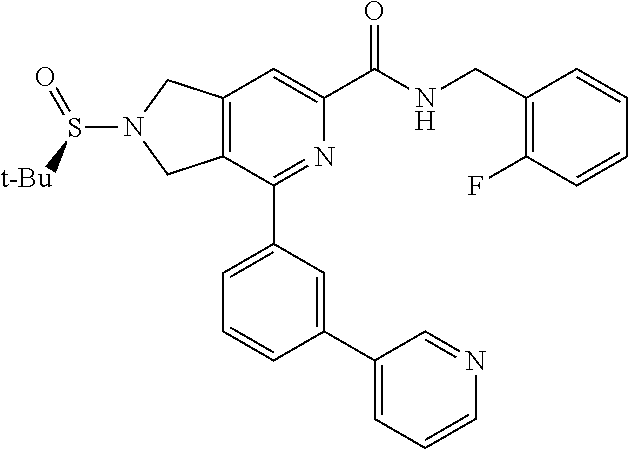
C12=C(C(C3=CC=CC(C4=CC=CN=C4)=C3)=NC(C(NCC3=C(F)C=CC=C3)=O)=C1)CN(S([t-Bu])=O)C2
